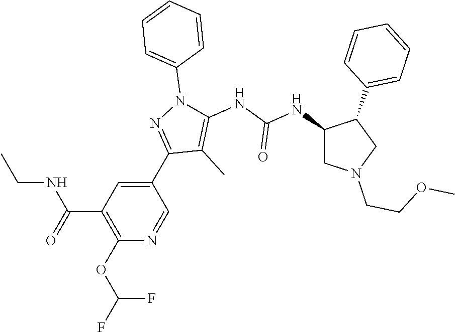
C1(C2=NN(C3=CC=CC=C3)C(NC(NC3CN(CCOC)CC3C3=CC=CC=C3)=O)=C2C)=CC(C(=O)NCC)=C(OC(F)F)N=C1
